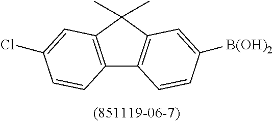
C12=C(C(C)(C)C3=C1C=CC([B(OH)2])=C3)C=C(Cl)C=C2
